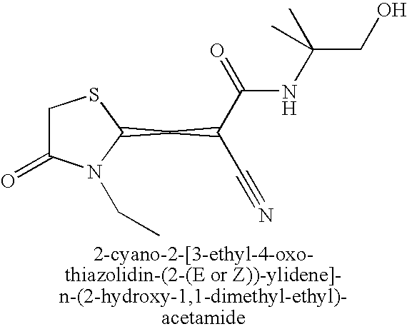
C1C(=O)N(CC)C(CC(C(=O)NC(CO)(C)C)C#N)S1
